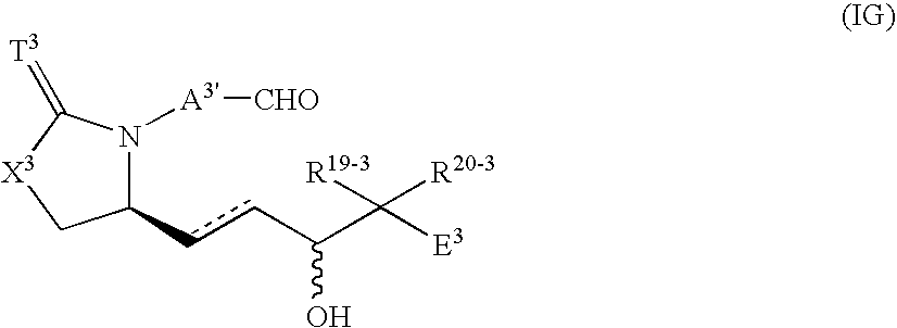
C1(ccC(C([E3])([R19-3])[R20-3])O)N([A3'][CHO])C(=[T3])[X3]C1
